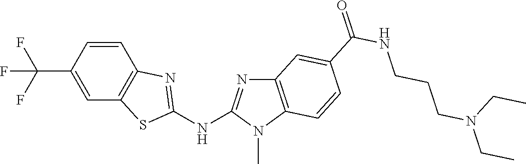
C1(C(F)(F)F)=CC2=C(C=C1)N=C(NC1=NC3=C(N1C)C=CC(C(NCCCN(CC)CC)=O)=C3)S2
